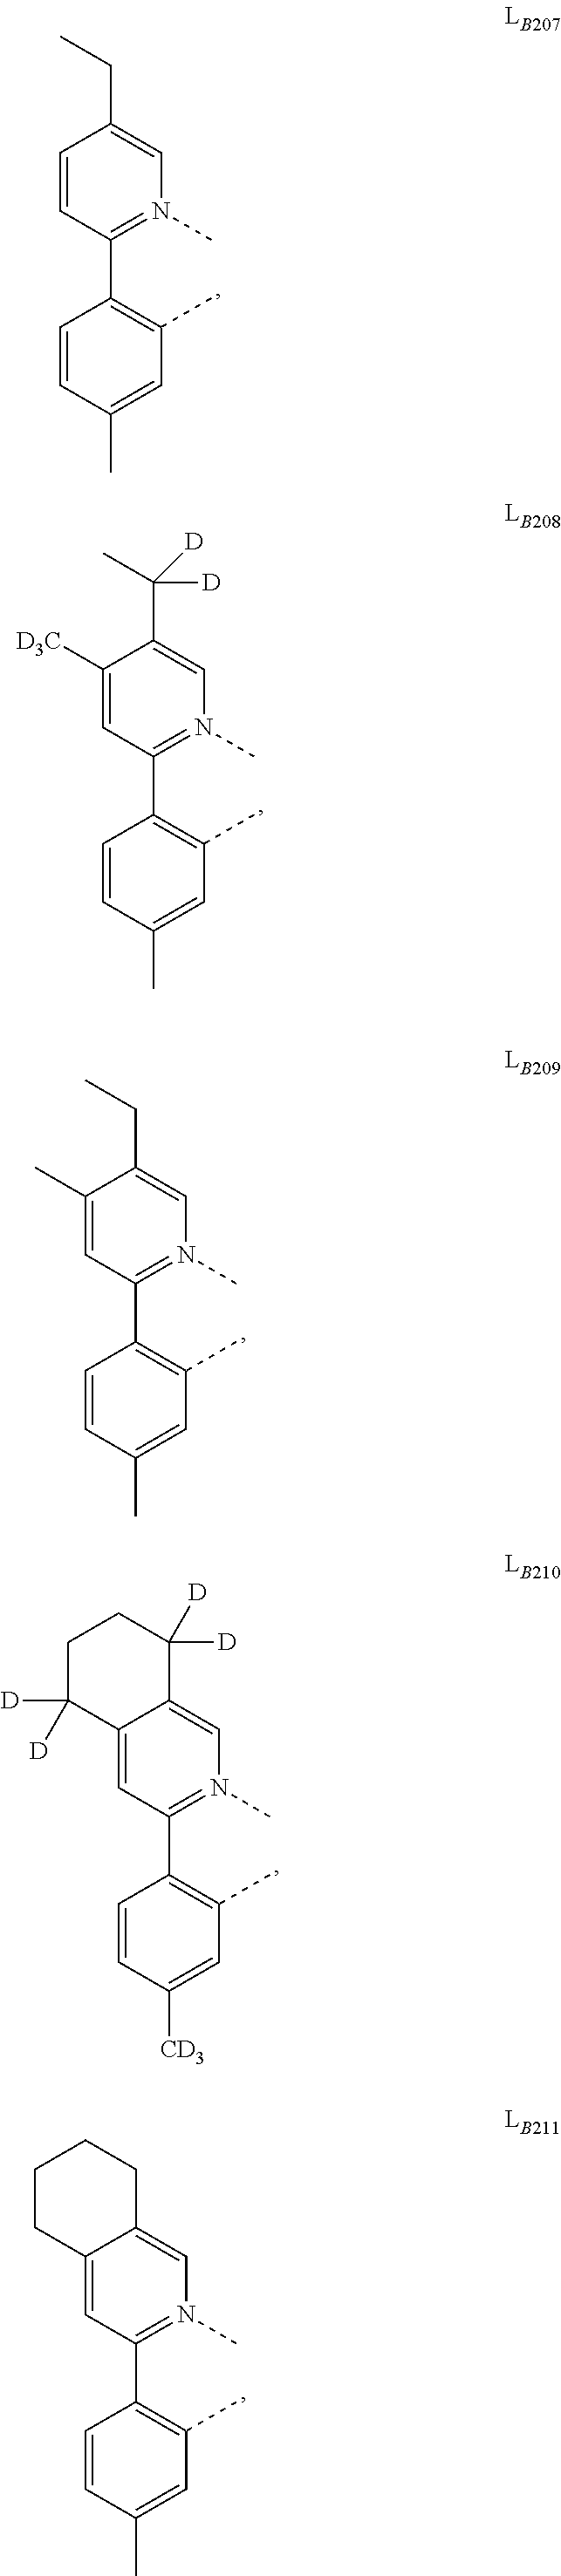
C1=CC(C2=C(C)C=C(C)C=C2)=N(C)C=C1CC.C1([D3C])=CC(C2=C(C)C=C(C)C=C2)=N(C)C=C1C(C)([D])[D].C1(C)=CC(C2=C(C)C=C(C)C=C2)=N(C)C=C1CC.C12=CC(C3=C(C)C=C([CD3])C=C3)=N(C)C=C1C([D])([D])CCC2([D])[D].C12=CC(C3=C(C)C=C(C)C=C3)=N(C)C=C1CCCC2
